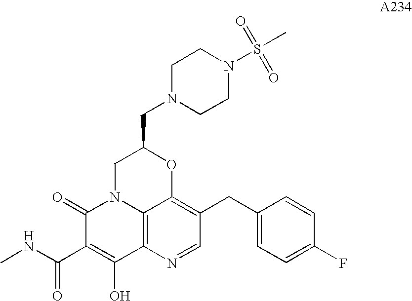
C1=NC2=C3C(=C1CC1=CC=C(F)C=C1)OC(CN1CCN(S(C)(=O)=O)CC1)CN3C(=O)C(C(NC)=O)=C2O
